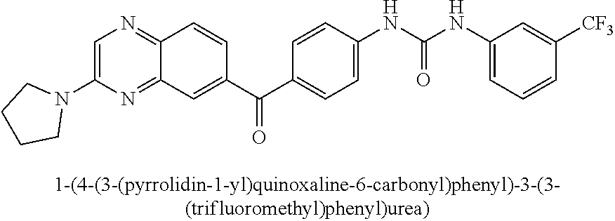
[CF3]C1=CC(NC(NC2=CC=C(C(C3=CC4=NC(N5CCCC5)=CN=C4C=C3)=O)C=C2)=O)=CC=C1
